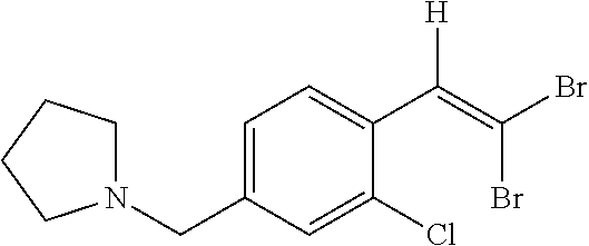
C1=C(CN2CCCC2)C=C(Cl)C(C(=C(Br)Br)[H])=C1
